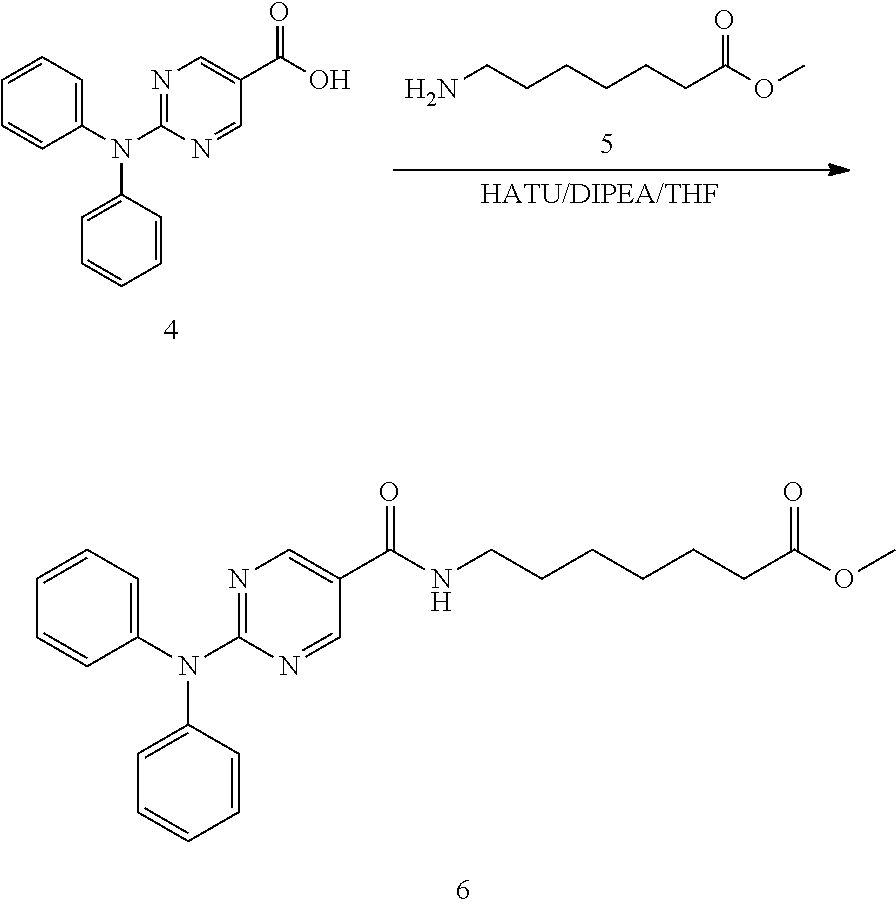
N1=C(N(C2=CC=CC=C2)C2=CC=CC=C2)N=CC(C(NCCCCCCC(OC)=O)=O)=C1.N1=C(N(C2=CC=CC=C2)C2=CC=CC=C2)N=CC(C(O)=O)=C1.NCCCCCCC(OC)=O
